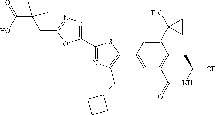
C1(C2=NC(CC3CCC3)=C(C3=CC(C(=O)NC([CF3])C)=CC(C4([F3C])CC4)=C3)S2)=NN=C(CC(C(O)=O)(C)C)O1
